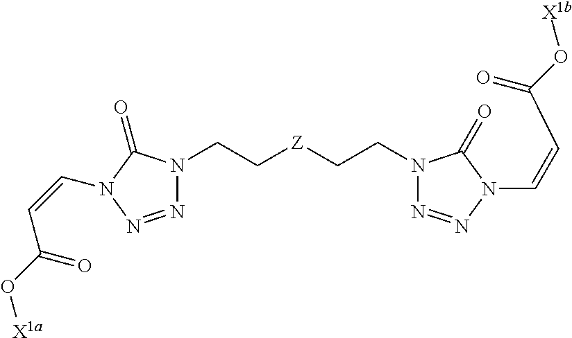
C([Z]CCN1N=NN(C=CC(O[X1b])=O)C1=O)CN1N=NN(C=CC(O[X1a])=O)C1=O
